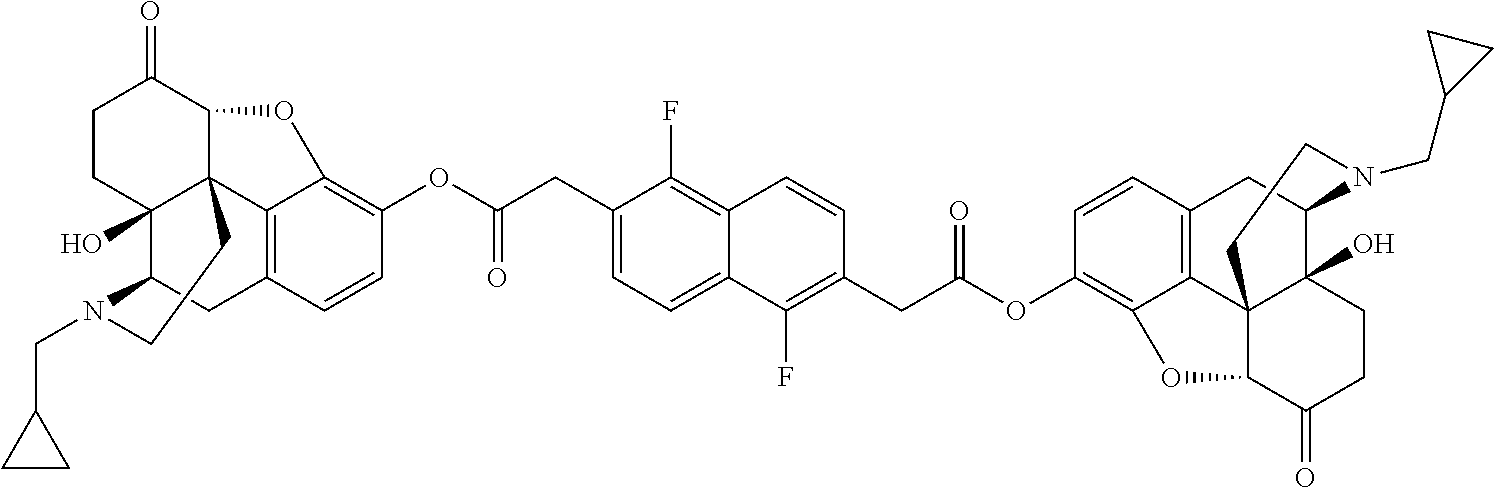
C1CC2(O)C34C(C1=O)OC1=C(OC(=O)CC5=CC=C6C(=C5F)C=CC(CC(=O)OC5=C7C8=C(CC9C%10(O)CCC(=O)C(C%108CCN9CC8CC8)O7)C=C5)=C6F)C=CC(=C31)CC2N(CC1CC1)CC4
